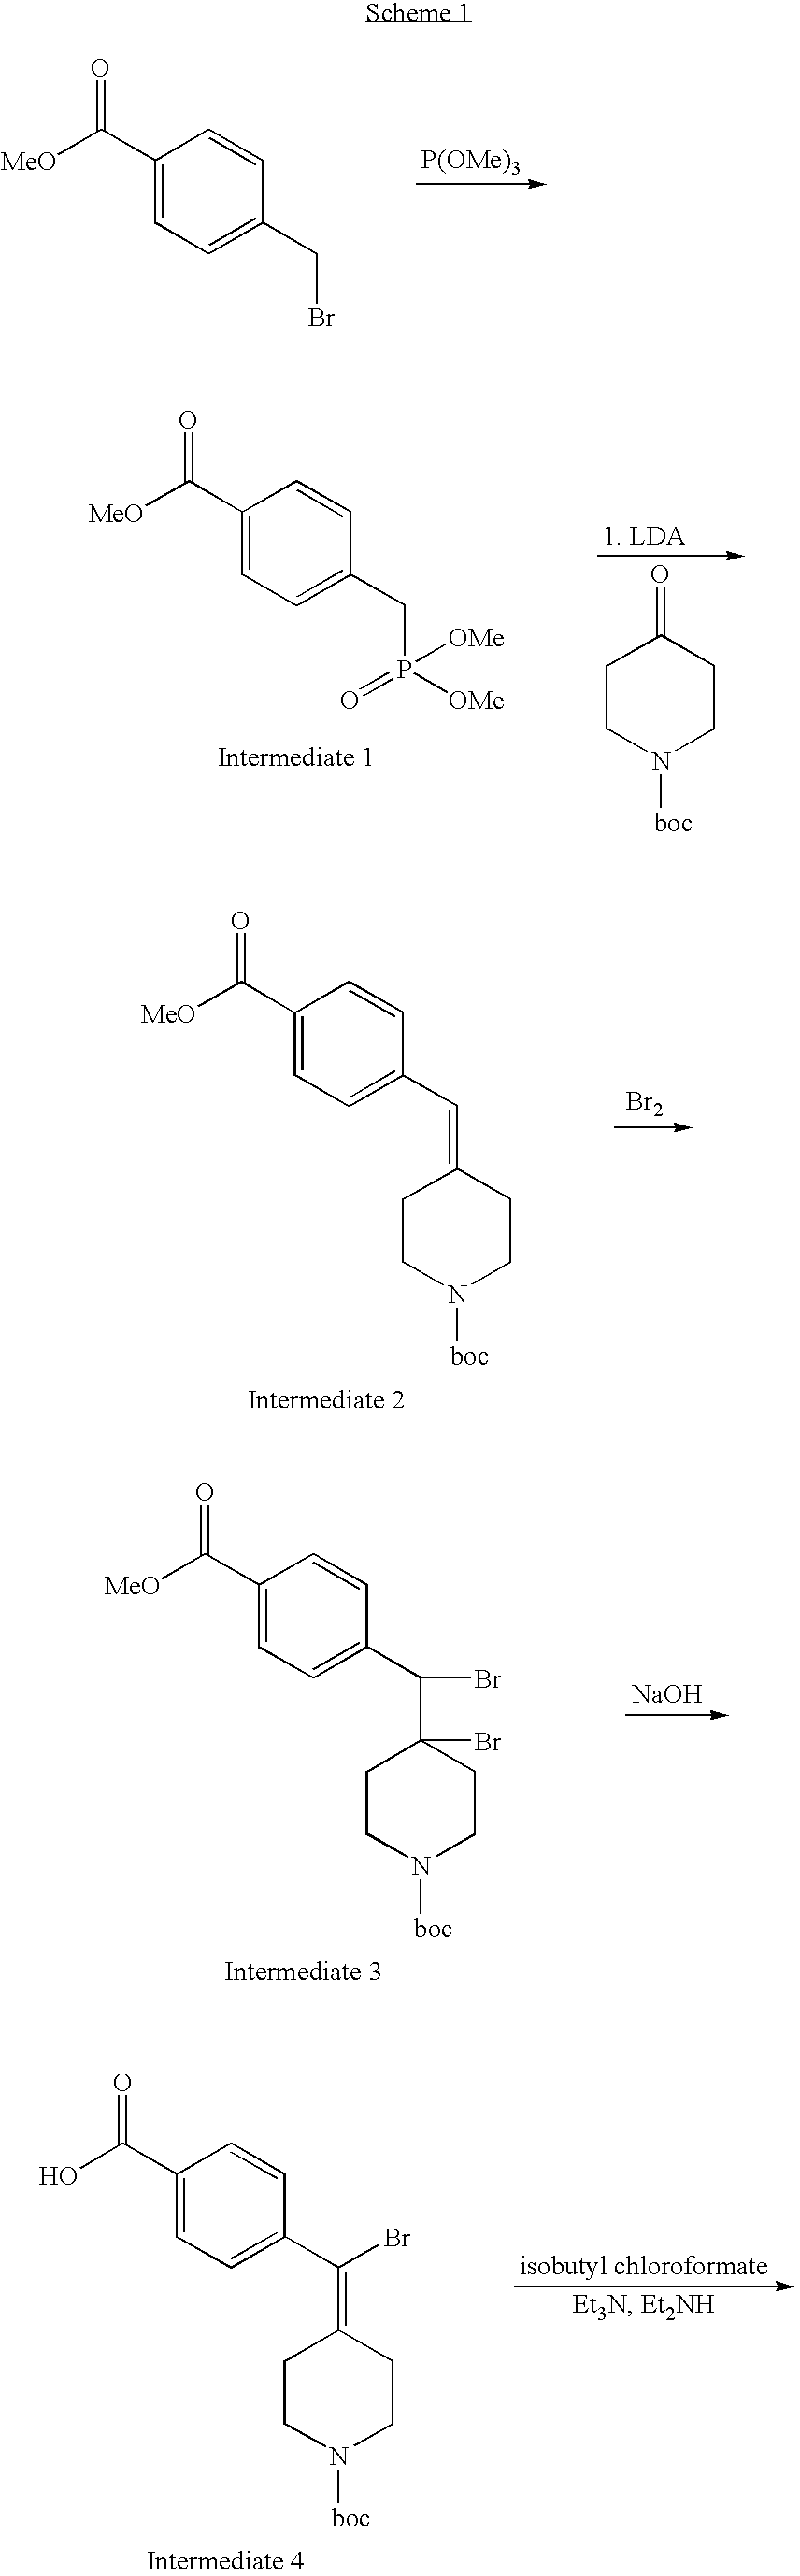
C1(C([MeO])=O)=CC=C(CBr)C=C1.[P(OMe)3].C1(C([MeO])=O)=CC=C(CP([OMe])(=O)[OMe])C=C1.C1CN([boc])CCC1=O.C1(C([MeO])=O)=CC=C(C(C2(Br)CCN([boc])CC2)Br)C=C1.[NaOH].C1(C(O)=O)=CC=C(C(=C2CCN([boc])CC2)Br)C=C1.C1(C([MeO])=O)=CC=C(C=C2CCN([boc])CC2)C=C1.[Br2]
